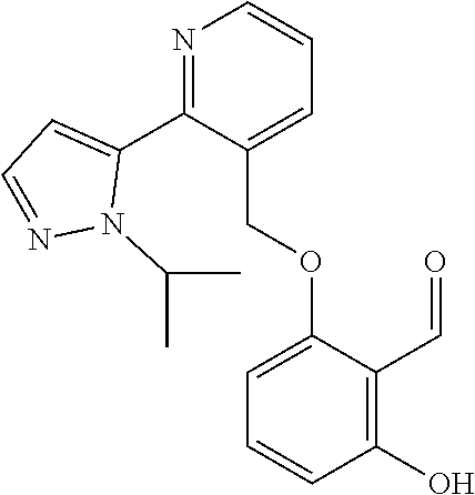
C1(OCC2=CC=CN=C2C2=CC=NN2C(C)C)=CC=CC(O)=C1C=O
